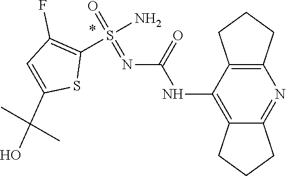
N(C(NC1=C2CCCC2=NC2=C1CCC2)=O)=S(N)(=O)C1=C(F)C=C(C(O)(C)C)S1
